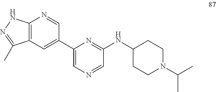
C12=C(C=C(C3=CN=CC(NC4CCN(C(C)C)CC4)=N3)C=N1)C(C)=NN2
